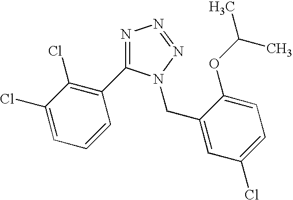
N1=C(C2=C(Cl)C(Cl)=CC=C2)N(CC2=CC(Cl)=CC=C2OC(C)C)N=N1
